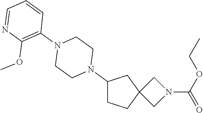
C1=CC=NC(OC)=C1N1CCN(C2CCC3(C2)CN(C(=O)OCC)C3)CC1
